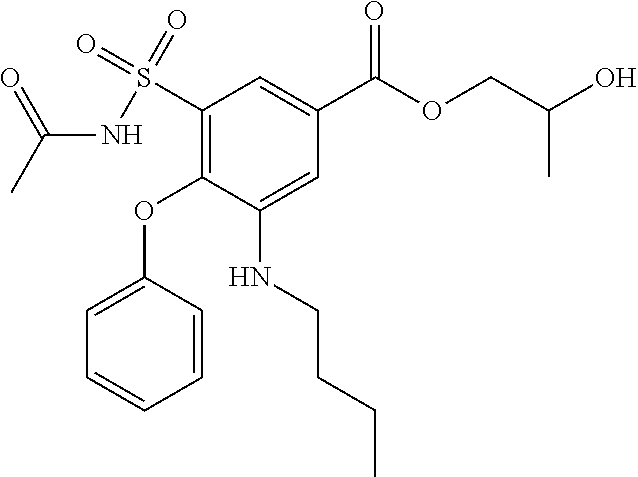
CC(=O)NS(=O)(=O)C1=C(OC2=CC=CC=C2)C(NCCCC)=CC(C(OCC(O)C)=O)=C1
